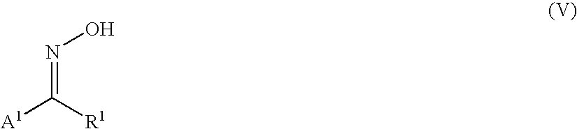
[A1]C([R1])=NO
